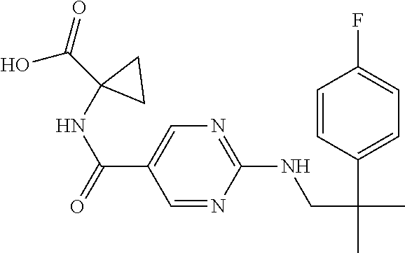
C1=NC(NCC(C)(C2=CC=C(F)C=C2)C)=NC=C1C(NC1(C(O)=O)CC1)=O
